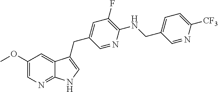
C1(OC)=CN=C2C(=C1)C(CC1=CC(F)=C(NCC3=CC=C([CF3])N=C3)N=C1)=CN2
